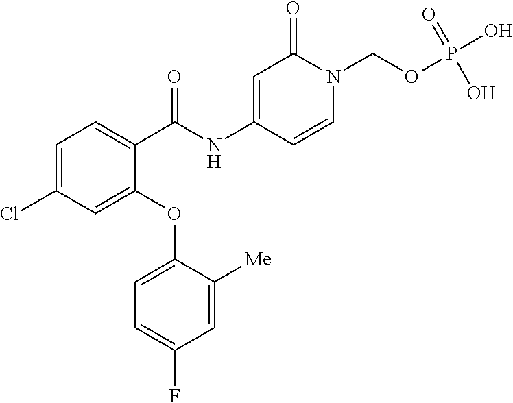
C1=C(Cl)C=C(OC2=CC=C(F)C=C2[Me])C(C(NC2=CC(=O)N(COP(O)(O)=O)C=C2)=O)=C1
